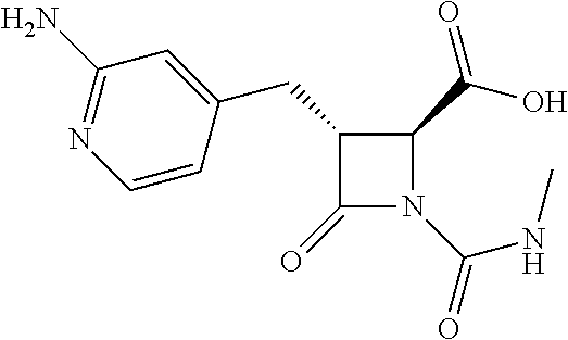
C1(CC2=CC(N)=NC=C2)C(=O)N(C(=O)NC)C1C(O)=O
